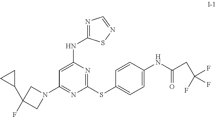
C1=C(NC2=NC=NS2)N=C(SC2=CC=C(NC(CC(F)(F)F)=O)C=C2)N=C1N1CC(C2CC2)(F)C1
